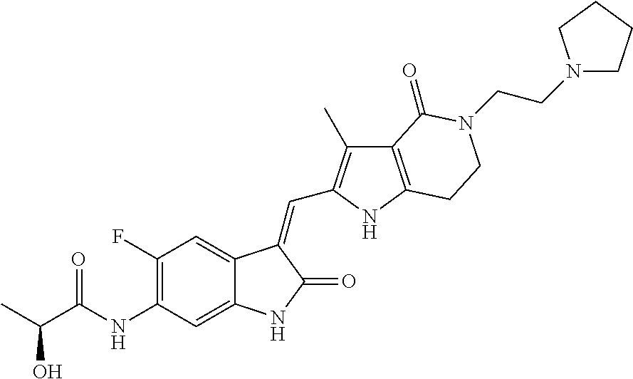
C1(F)=C(NC(C(C)O)=O)C=C2C(=C1)C(=CC1=C(C)C3=C(N1)CCN(CCN1CCCC1)C3=O)C(=O)N2
